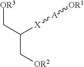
[OR3]CC(C[OR2])[X][A][OR1]
